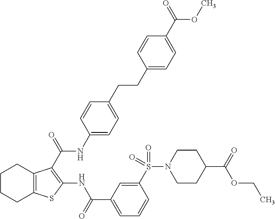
C1CCC2=C(C1)C(C(=O)NC1=CC=C(CCC3=CC=C(C(=O)OC)C=C3)C=C1)=C(NC(C1=CC=CC(S(N3CCC(C(=O)OCC)CC3)(=O)=O)=C1)=O)S2
